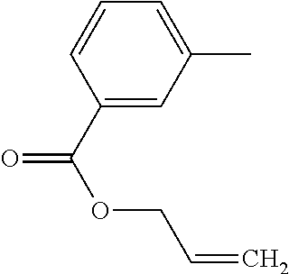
C1=C(C)C=C(C(=O)OCC=C)C=C1
